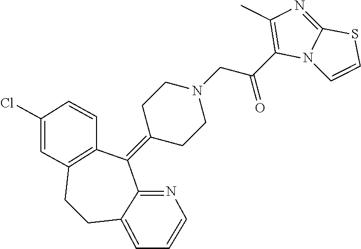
C1(C(CN2CCC(=C3C4=C(CCC5=CC=CN=C35)C=C(Cl)C=C4)CC2)=O)=C(C)N=C2N1C=CS2
